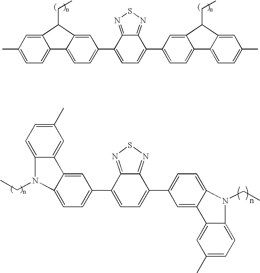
C12=CC=C(C3=CC=C(C4=CC=C5C(=C4)C4=CC(C)=CC=C4N5CC)C4=NSN=C34)C=C1C1=CC(C)=CC=C1N2CC.C12=CC(C)=CC=C1C1=CC=C(C3=CC=C(C4=CC=C5C(=C4)C(CC)C4=CC(C)=CC=C54)C4=NSN=C34)C=C1C2CC
